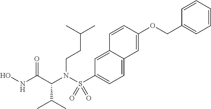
N(C(C(N(S(C1=CC=C2C(=C1)C=CC(OCC1=CC=CC=C1)=C2)(=O)=O)CCC(C)C)C(C)C)=O)O
